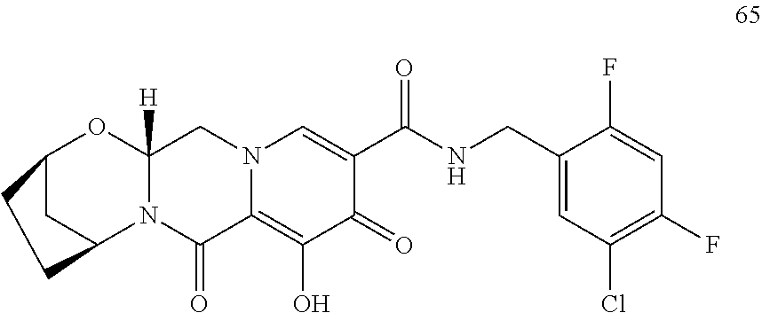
C12CC(N3C([H])(O1)CN1C(=C(O)C(=O)C(C(NCC4=CC(Cl)=C(F)C=C4F)=O)=C1)C3=O)CC2
